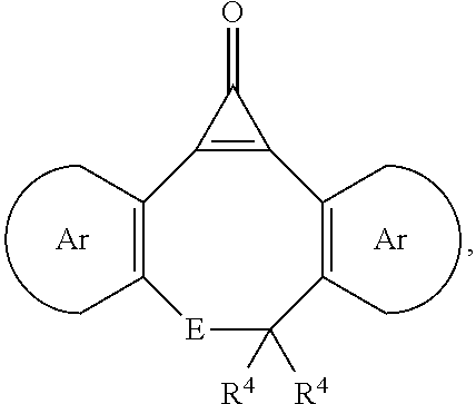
[Ar].CC1=C(C)[E]C([R4])([R4])C(C)=C(C)C2=C1C2=O.[Ar]
